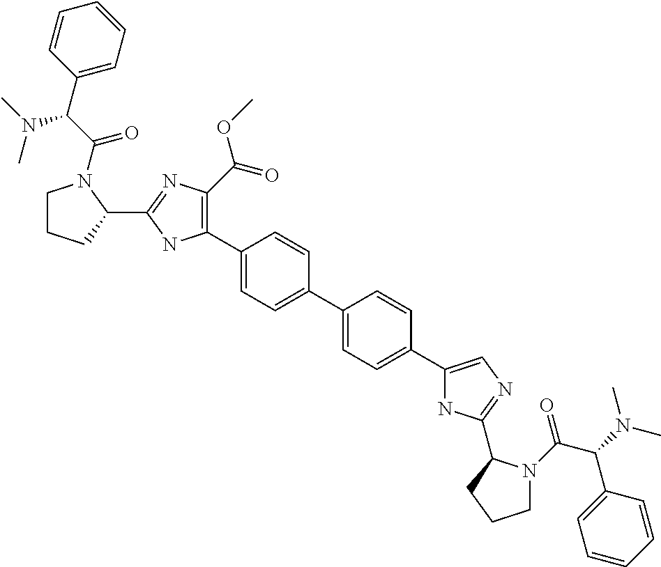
C1(C2=C(C(=O)OC)N=C(C3N(C(C(C4=CC=CC=C4)N(C)C)=O)CCC3)N2)=CC=C(C2=CC=C(C3=CN=C(C4N(C(C(N(C)C)C5=CC=CC=C5)=O)CCC4)N3)C=C2)C=C1
